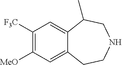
C1([F3C])=C([MeO])C=C2C(=C1)C(C)CNCC2
